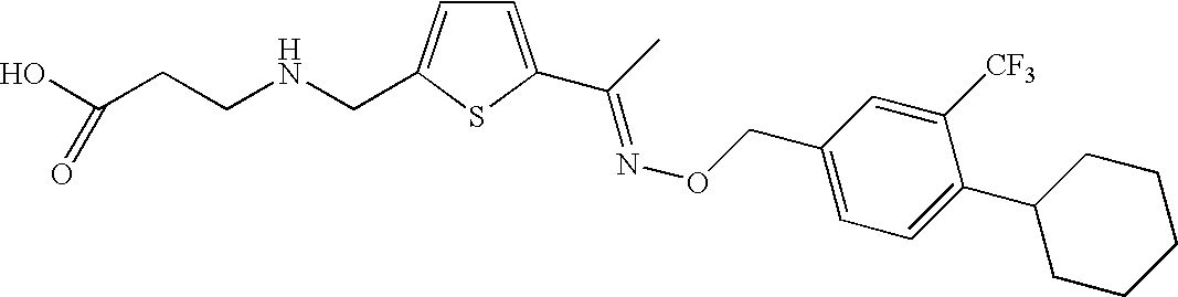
C(C)(=NOCC1=CC=C(C2CCCCC2)C([CF3])=C1)C1=CC=C(CNCCC(O)=O)S1
